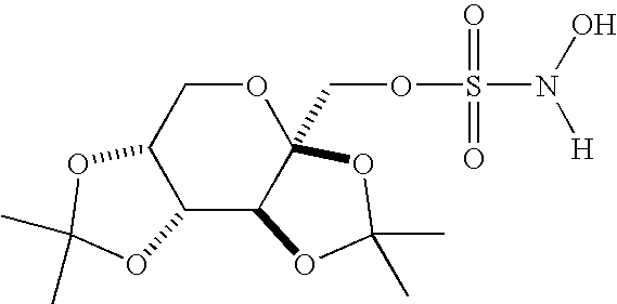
C12C(C3C(COS(N(O)[H])(=O)=O)(OC1)OC(C)(C)O3)OC(C)(C)O2
